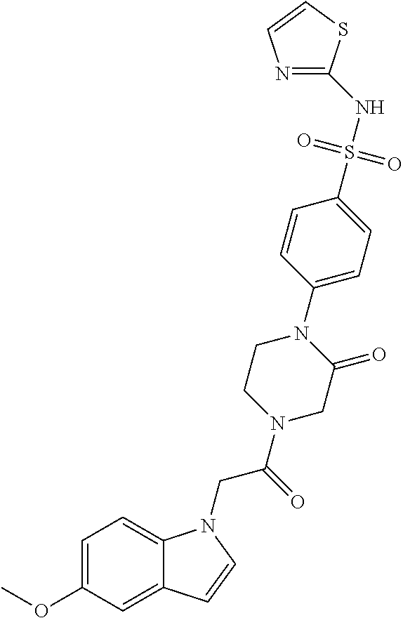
C1=C(OC)C=C2C(=C1)N(CC(N1CCN(C3=CC=C(S(NC4=NC=CS4)(=O)=O)C=C3)C(=O)C1)=O)C=C2
